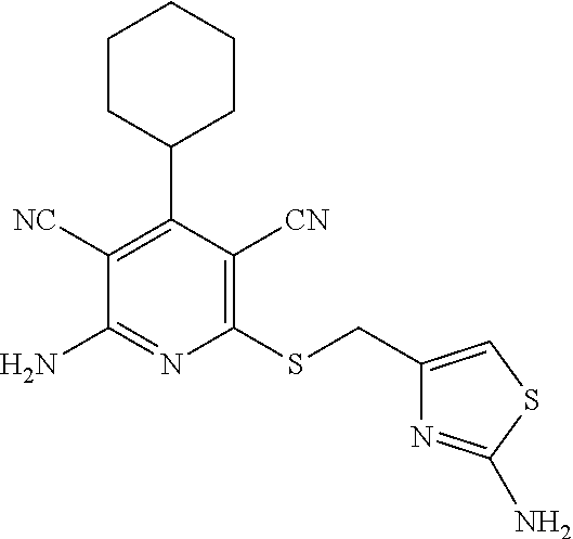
C1([NC])=C(C2CCCCC2)C([CN])=C(SCC2=CSC(N)=N2)N=C1N
